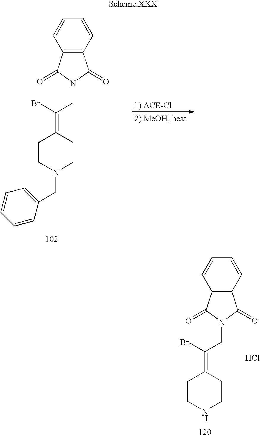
C12=C(C=CC=C1)C(=O)N(CC(=C1CCN(CC3=CC=CC=C3)CC1)Br)C2=O.C12=C(C=CC=C1)C(=O)N(CC(=C1CCNCC1)Br)C2=O.Cl
